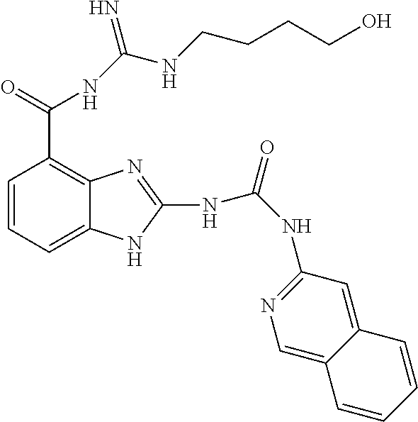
C1=CC=C2C(=C1C(NC(NCCCCO)=N)=O)N=C(NC(=O)NC1=NC=C3C(=C1)C=CC=C3)N2
